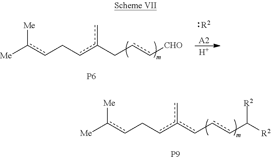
[Me]c(cCcc(c-ccC([R2])[R2])c)[Me].[P9].[Me]c(cCcc(Ccc[CHO])c)[Me].[P6].[R2].[A2].[H]
